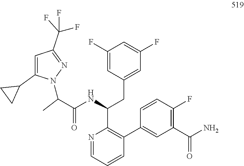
N1=CC=CC(C2=CC(C(N)=O)=C(F)C=C2)=C1C(NC(C(N1C(C2CC2)=CC(C(F)(F)F)=N1)C)=O)CC1=CC(F)=CC(F)=C1
